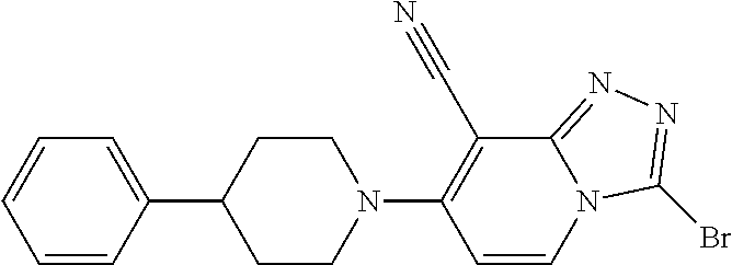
C1=CC(C2CCN(C3=C(C#N)C4=NN=C(Br)N4C=C3)CC2)=CC=C1
